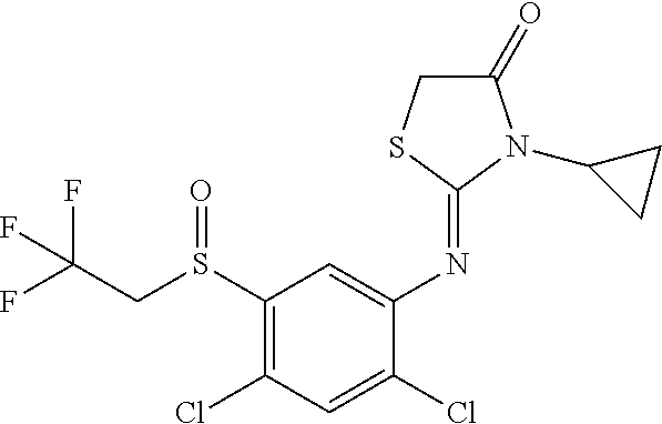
FC(CS(C1=C(Cl)C=C(Cl)C(N=C2SCC(=O)N2C2CC2)=C1)=O)(F)F
